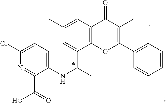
C1=C(C(C)NC2=CC=C(Cl)N=C2C(=O)O)C2=C(C=C1C)C(=O)C(C)=C(C1=C(F)C=CC=C1)O2
